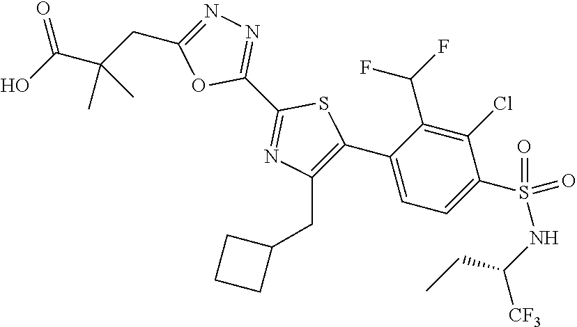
C1(C2=NN=C(CC(C(O)=O)(C)C)O2)=NC(CC2CCC2)=C(C2=CC=C(S(NC(CC)[CF3])(=O)=O)C(Cl)=C2C(F)F)S1
